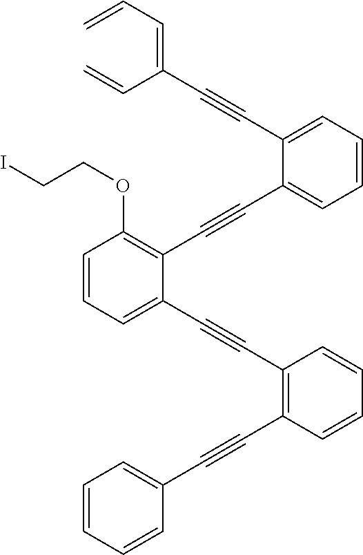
C1=CC=C(C#CC2=C(C#CC3=CC=CC=C3)C=CC=C2)C(C#CC2=CC=CC=C2C#CC(=CC=C)C=C)=C1OCCI
